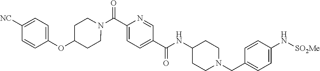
N(C(C1=CC=C(C(=O)N2CCC(OC3=CC=C([CN])C=C3)CC2)N=C1)=O)C1CCN(CC2=CC=C(N[SO2Me])C=C2)CC1
